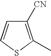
S1C(C)=C([CN])C=C1
